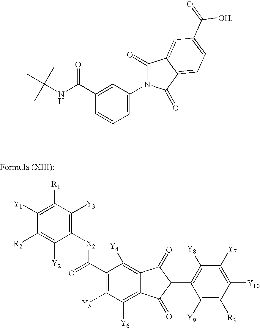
C1([Y1])=C([R1])C([Y3])=C([X2]C(C2=C([Y5])C([Y6])=C3C(=C2[Y4])C(=O)C(C2=C([Y8])C([Y7])=C([Y10])C([R3])=C2[Y9])C3=O)=O)C([Y2])=C1[R2].C1(C(NC(C)(C)C)=O)=CC(N2C(=O)C3=CC(C(=O)[OH])=CC=C3C2=O)=CC=C1
